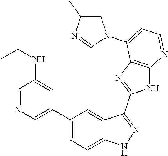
C1=NC=C(C2=CC=C3C(=C2)C(C2=NC4=C(N2)N=CC=C4N2C=C(C)N=C2)=NN3)C=C1NC(C)C
